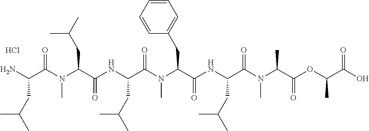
Cl.C1(CC(N(C)C(=O)C(NC(C(N(C(C(N)CC(C)C)=O)C)CC(C)C)=O)CC(C)C)C(=O)NC(C(N(C(C(OC(C(O)=O)C)=O)C)C)=O)CC(C)C)=CC=CC=C1
